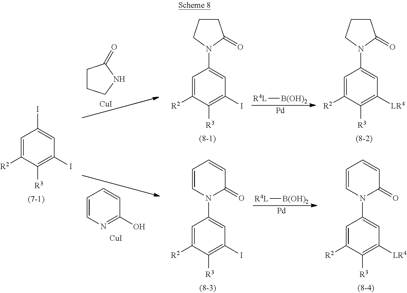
[R4L][B(OH)2].[Pd].[R4L][B(OH)2].[Pd].C1=C([R2])C([R3])=C([LR4])C=C1N1C(=O)C=CC=C1.C1=C([R2])C([R3])=C(I)C=C1N1C(=O)C=CC=C1.C1=C([R2])C([R3])=C(I)C=C1N1CCCC1=O.C1=C([R2])C([R3])=C([LR4])C=C1N1CCCC1=O.C1=C([R2])C([R3])=C(I)C=C1I.[CuI].[CuI].C1CCNC1=O.C1=CN=C(O)C=C1
